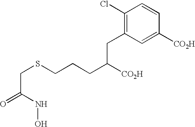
O=C(NO)CSCCCC([CO2H])CC1=C(Cl)C=CC([CO2H])=C1
